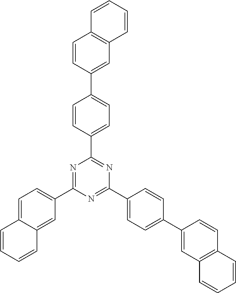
C1=CC(C2=CC3=C(C=C2)C=CC=C3)=CC=C1C1=NC(C2=CC=C(C3=CC4=C(C=C3)C=CC=C4)C=C2)=NC(C2=CC=C3C(=C2)C=CC=C3)=N1
